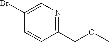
C1(Br)=CN=C(COC)C=C1
